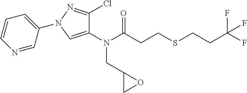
N(C(CCSCCC(F)(F)F)=O)(CC1CO1)C1=CN(C2=CC=CN=C2)N=C1Cl
